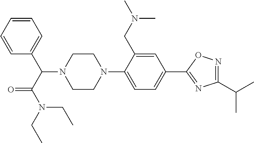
C1=CC=C(C(N2CCN(C3=CC=C(C4=NC(C(C)C)=NO4)C=C3CN(C)C)CC2)C(N(CC)CC)=O)C=C1
